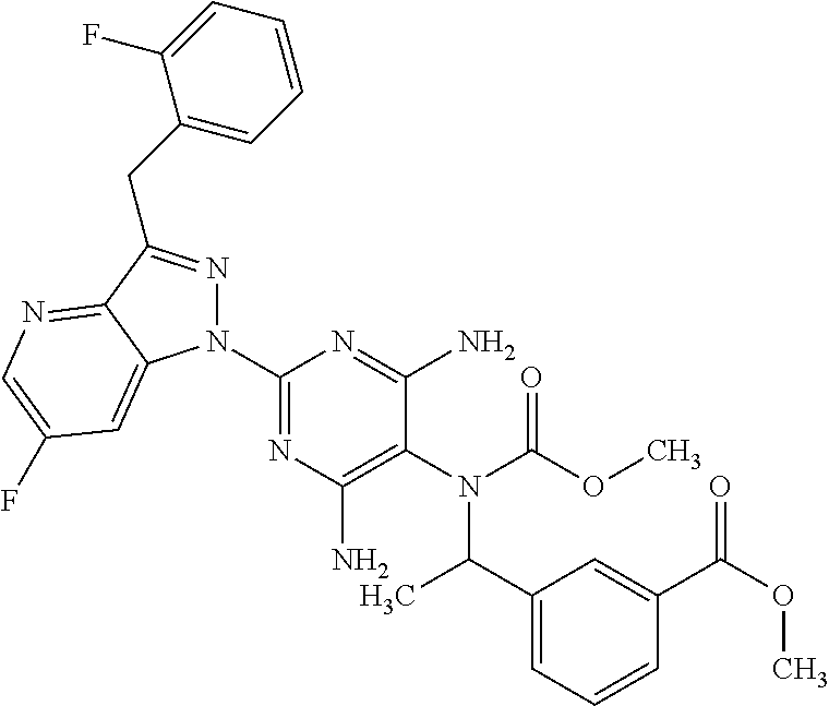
C1(N2N=C(CC3=CC=CC=C3F)C3=NC=C(F)C=C23)=NC(N)=C(N(C(OC)=O)C(C2=CC=CC(C(OC)=O)=C2)C)C(N)=N1
